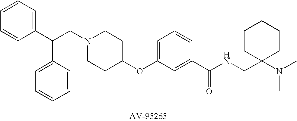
C(CN1CCC(OC2=CC=CC(C(NCC3(N(C)C)CCCCC3)=O)=C2)CC1)(C1=CC=CC=C1)C1=CC=CC=C1
